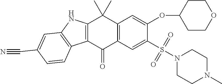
C12=C(C=C(S(=O)(=O)N3CCN(C)CC3)C(OC3CCOCC3)=C1)C(=O)C1=C(C2(C)C)NC2=C1C=CC(C#N)=C2
